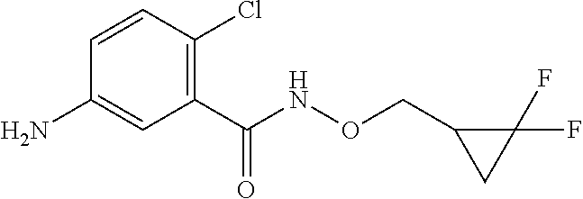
C1(N)=CC(C(NOCC2CC2(F)F)=O)=C(Cl)C=C1
